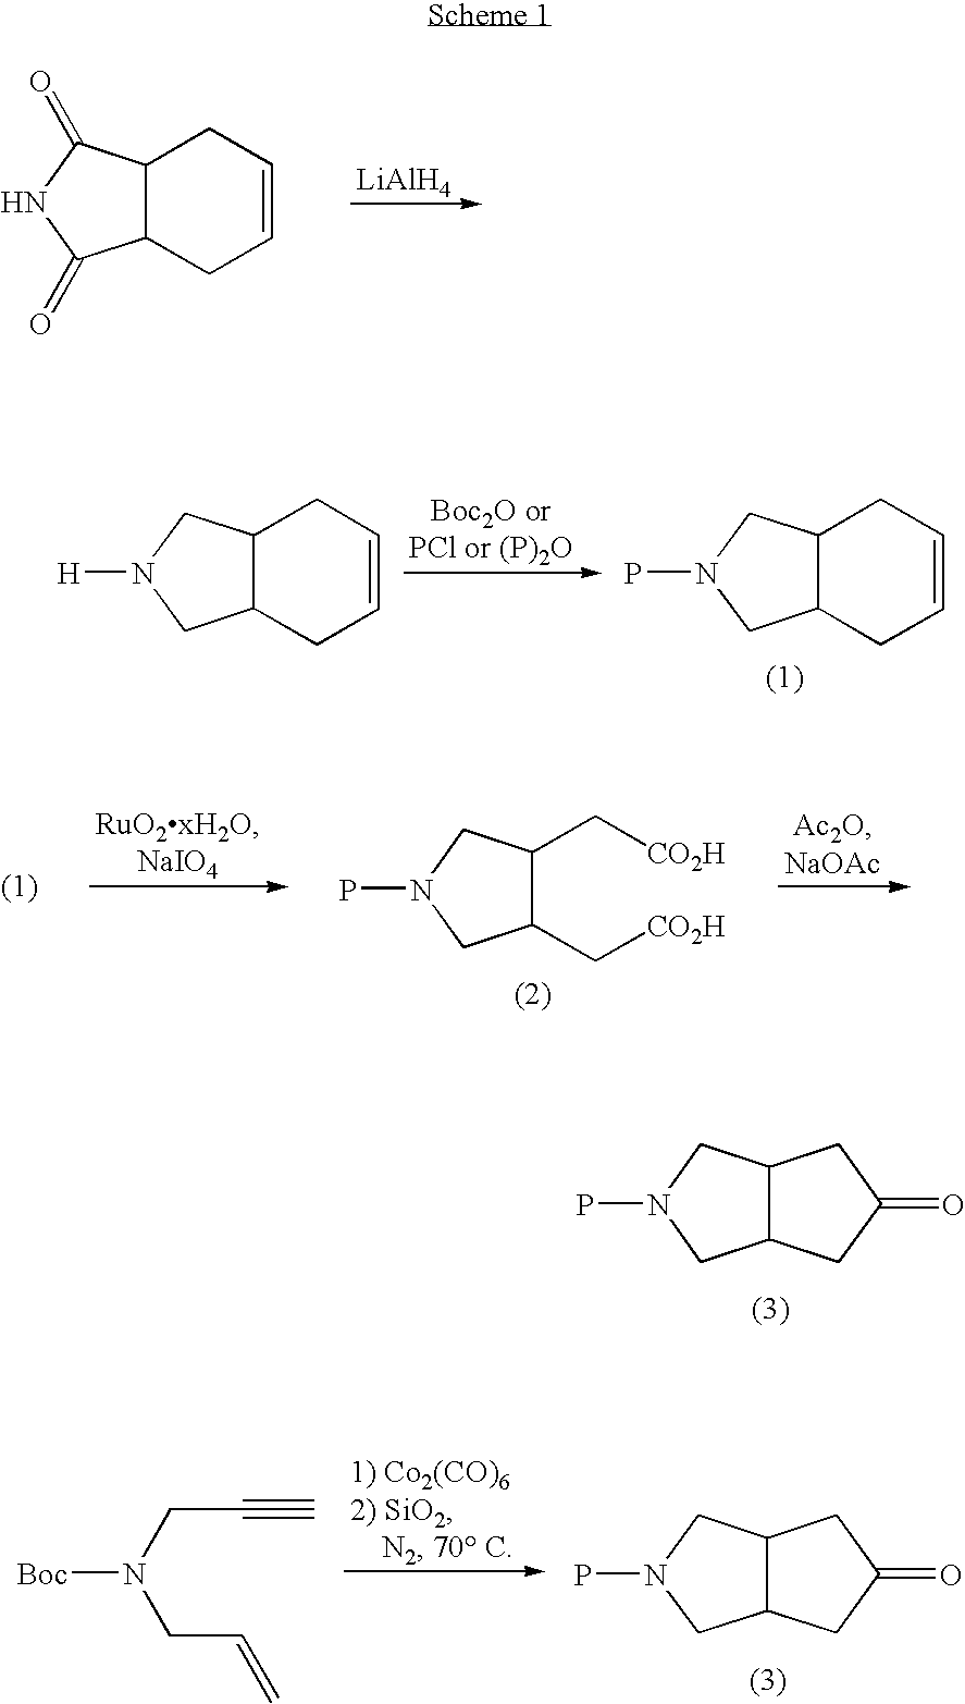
C12C(C(=O)NC1=O)CC=CC2.[LiAlH4].C12C(CN(P)C1)CC=CC2.C12C(CN([H])C1)CC=CC2.C1(C[CO2H])C(C[CO2H])CN(P)C1.C12C(CN(P)C1)CC(=O)C2.C12C(CN(P)C1)CC(=O)C2.C(C=C)N(CC#C)[Boc]
